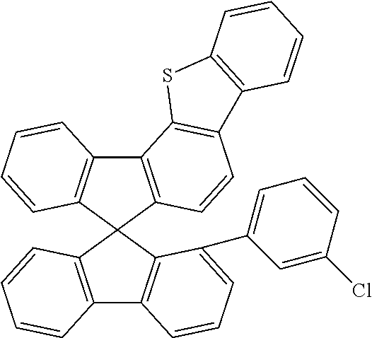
C12=C(C3(C4=C1C=CC=C4)C1=C(C4=C3C(C3=CC=CC(Cl)=C3)=CC=C4)C=CC=C1)C=CC1=C2SC2=C1C=CC=C2
